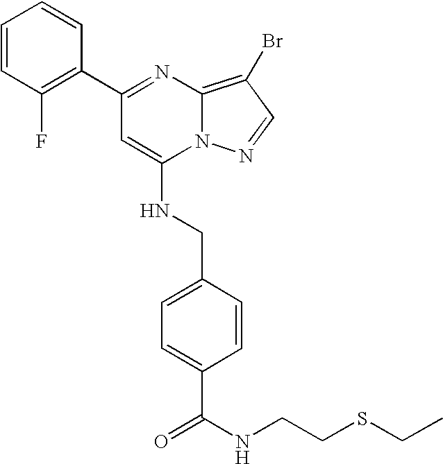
C1(C2=C(F)C=CC=C2)=NC2=C(Br)C=NN2C(NCC2=CC=C(C(NCCSCC)=O)C=C2)=C1
